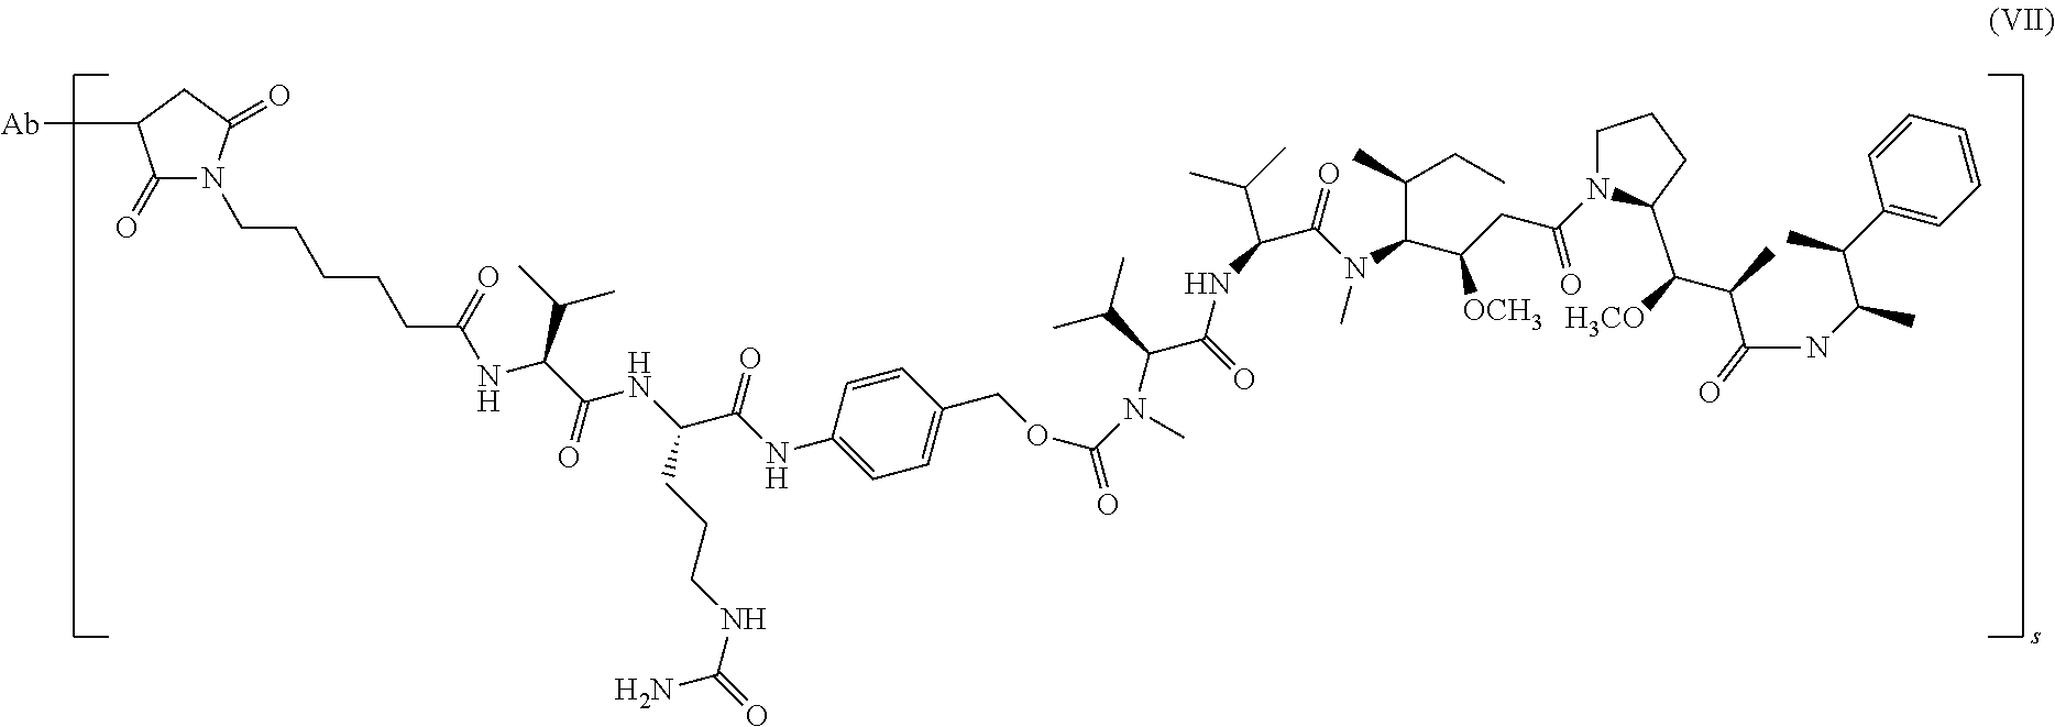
C(CCCCC(NC(C(=O)NC(CCCNC(N)=O)C(=O)NC1=CC=C(COC(N(C(C(C)C)C(=O)NC(C(C)C)C(N(C)C(C(CC(=O)N2CCCC2C(C(C(NC(C(C)C2=CC=CC=C2)C)=O)C)[H3CO])[OCH3])C(C)CC)=O)C)=O)C=C1)C(C)C)=O)N1C(=O)C([Ab])CC1=O
